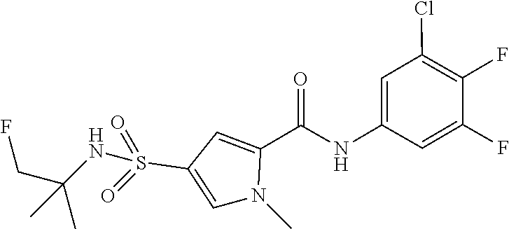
C1=C(F)C(F)=C(Cl)C=C1NC(=O)C1=CC(S(NC(CF)(C)C)(=O)=O)=CN1C
